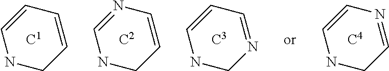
N1CC=CC=C1.N1CC=CN=C1.N1CN=CC=C1.N1CC=NC=C1
